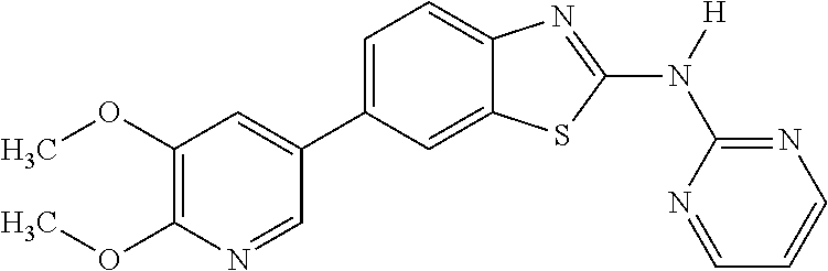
C1(OC)=C(OC)N=CC(C2=CC=C3C(=C2)SC(N([H])C2=NC=CC=N2)=N3)=C1
